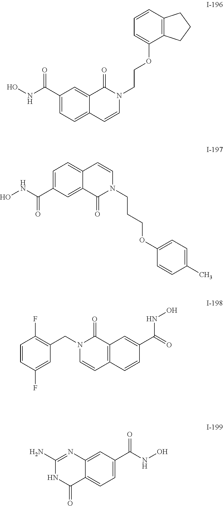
C1(C(=O)NO)=CC=C2C(=C1)C(=O)N(CCOC1=CC=CC3=C1CCC3)C=C2.C1=C(C(=O)NO)C=C2C(=C1)C=CN(CCCOC1=CC=C(C)C=C1)C2=O.C1=CC(F)=CC(CN2C=CC3=C(C2=O)C=C(C(=O)NO)C=C3)=C1F.C1(N)=NC2=CC(C(=O)NO)=CC=C2C(=O)N1
